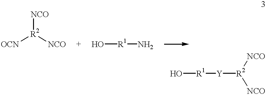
[OCN][R2]([NCO])[NCO].O[R1]N.O[R1][Y][R2]([NCO])[NCO]
